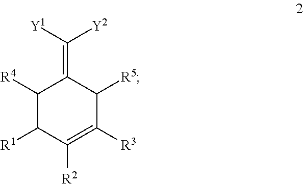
C1([R4])C([R1])C([R2])=C([R3])C([R5])C1=C([Y1])[Y2]
